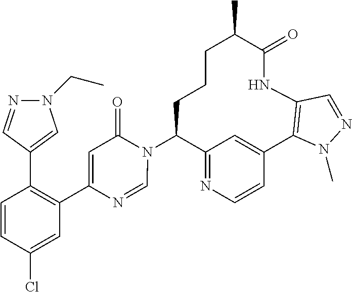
C12=NC=CC(=C1)C1=C(NC(=O)C(C)CCCC2N2C(=O)C=C(C3=C(C4=CN(CC)N=C4)C=CC(Cl)=C3)N=C2)C=NN1C
